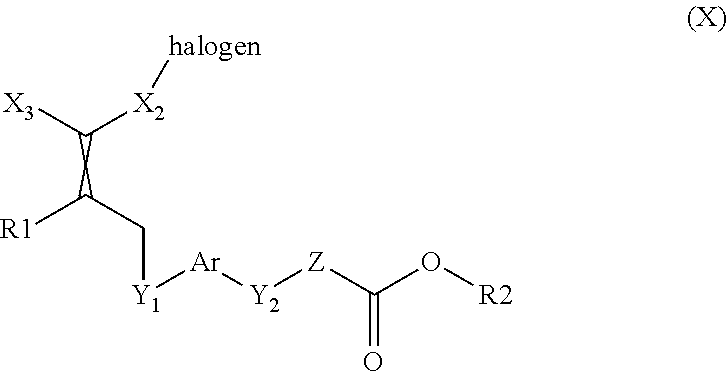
C([X2][halogen])[X3].C(C[Y1][Ar][Y2][Z]C(O[R2])=O)[R1]
